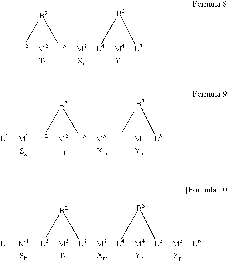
[L2]1[M2][L3]([M3][L4]2[M4][L5][B3]2)[B2]1.[Tl].[L2]1([M1][L1])[M2][L3]([M3][L4]2[M4][L5][B3]2)[B2]1.[Tl].[L2]1([M1][L1])[M2][L3]([M3][L4]2[M4][L5]([M5][L6])[B3]2)[B2]1.[Tl]
